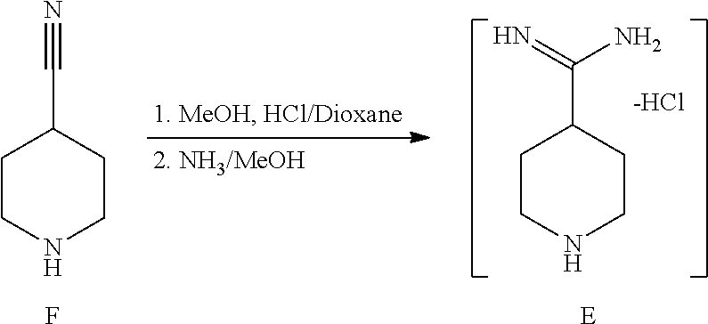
[E].C1CNCCC1C(=N)N.[-HCl].C1CNCCC1C#N.F
